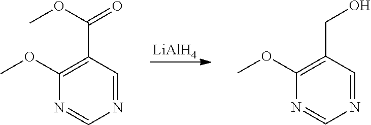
[LiAlH4].N1=CC(C(OC)=O)=C(OC)N=C1.N1=CC(CO)=C(OC)N=C1
